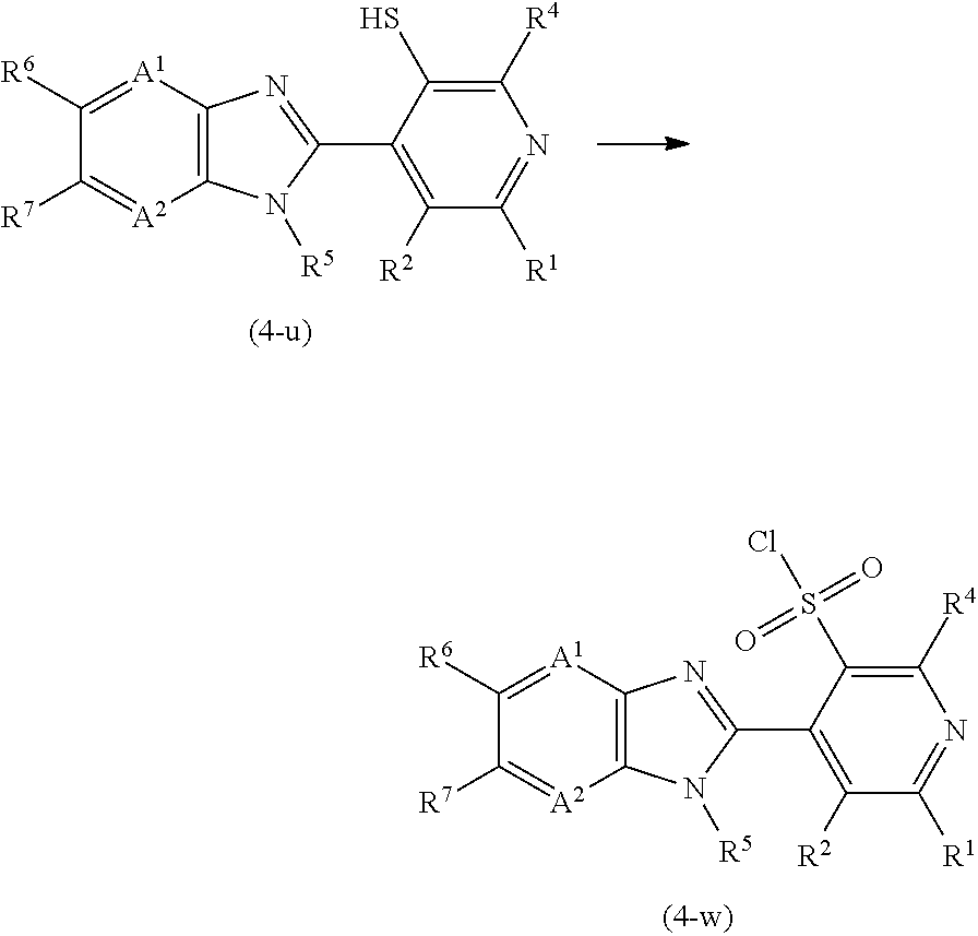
C12=C([A1]=C([R6])C([R7])=[A2]1)N=C(C1=C([R2])C([R1])=NC([R4])=C1S)N2[R5].C12=C([A1]=C([R6])C([R7])=[A2]1)N=C(C1=C([R2])C([R1])=NC([R4])=C1S(=O)(=O)Cl)N2[R5]
